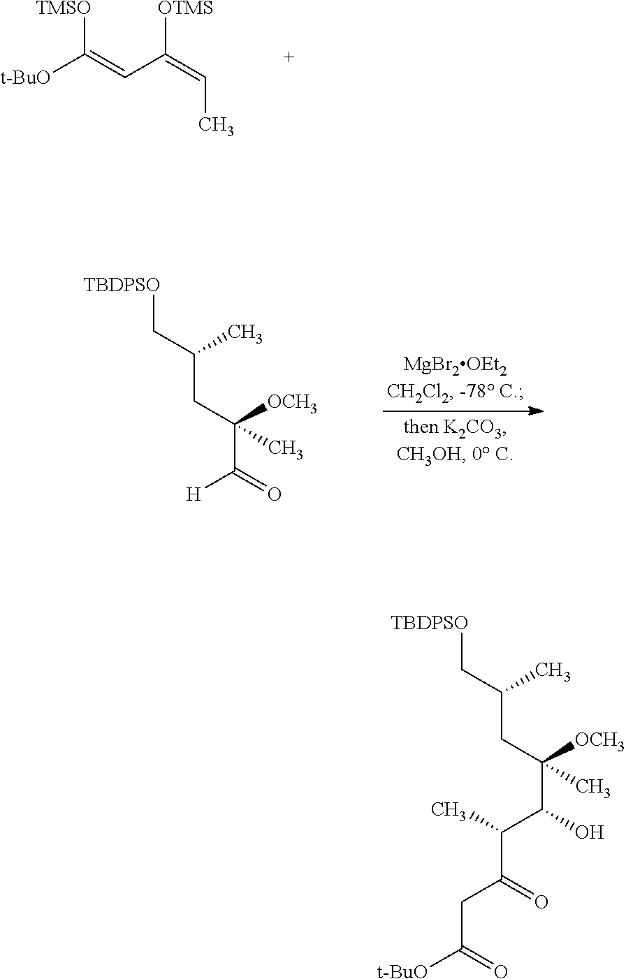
[TMSO]C(=CC(=CC)[OTMS])[t-BuO].[TBDPSO]CC(CC(C(=O)[H])([OCH3])C)C.[TBDPSO]CC(CC(C(C(C)C(=O)CC([t-BuO])=O)O)([OCH3])C)C
